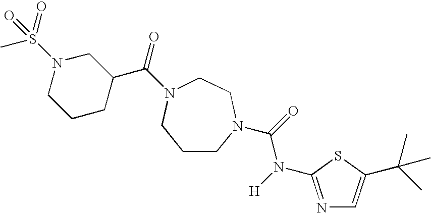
C(C1CN(S(=O)(C)=O)CCC1)(=O)N1CCN(C(=O)N([H])C2=NC=C(C(C)(C)C)S2)CCC1
